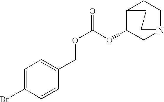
C1(OC(OCC2=CC=C(Br)C=C2)=O)CN2CCC1CC2
